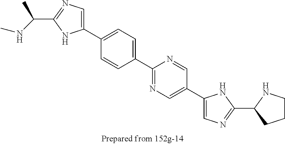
C(C1=NC=C(C2=CC=C(C3=NC=C(C4=CN=C(C5CCCN5)N4)C=N3)C=C2)N1)(NC)C
